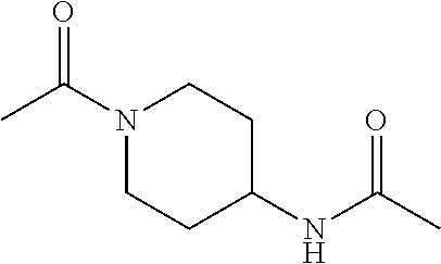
C1(NC(C)=O)CCN(C(C)=O)CC1
